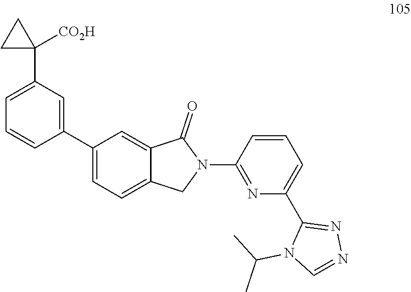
C1(C2=CC(C3([CO2H])CC3)=CC=C2)=CC=C2C(=C1)C(=O)N(C1=NC(C3=NN=CN3C(C)C)=CC=C1)C2
